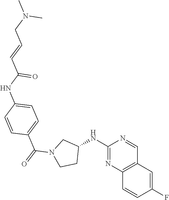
C1(NC2CN(C(=O)C3=CC=C(NC(C=CCN(C)C)=O)C=C3)CC2)=NC2=C(C=N1)C=C(F)C=C2
